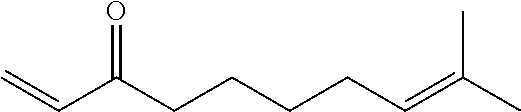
C(CC=C(C)C)CCC(C=C)=O
